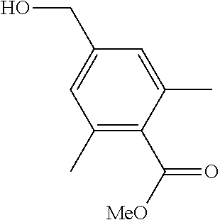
C1(C)=C(C([MeO])=O)C(C)=CC(CO)=C1
